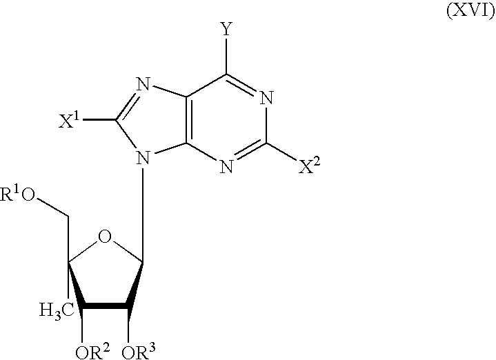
C1([OR2])C([OR3])C(N2C3=C(C([Y])=NC([X2])=N3)N=C2[X1])OC1(C)C[R1O]
